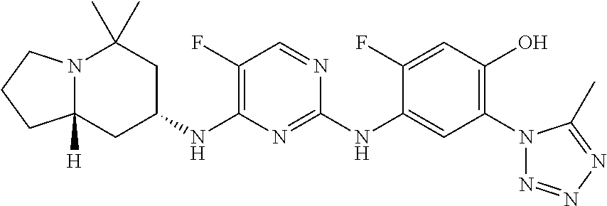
N12C([H])(CC(NC3=C(F)C=NC(NC4=CC(N5N=NN=C5C)=C(O)C=C4F)=N3)CC1(C)C)CCC2
